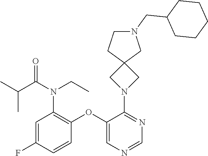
C1=C(F)C=CC(OC2=CN=CN=C2N2CC3(C2)CN(CC2CCCCC2)CC3)=C1N(CC)C(C(C)C)=O
